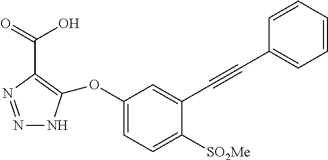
N1=NC(C(O)=O)=C(OC2=CC=C([SO2Me])C(C#CC3=CC=CC=C3)=C2)N1
